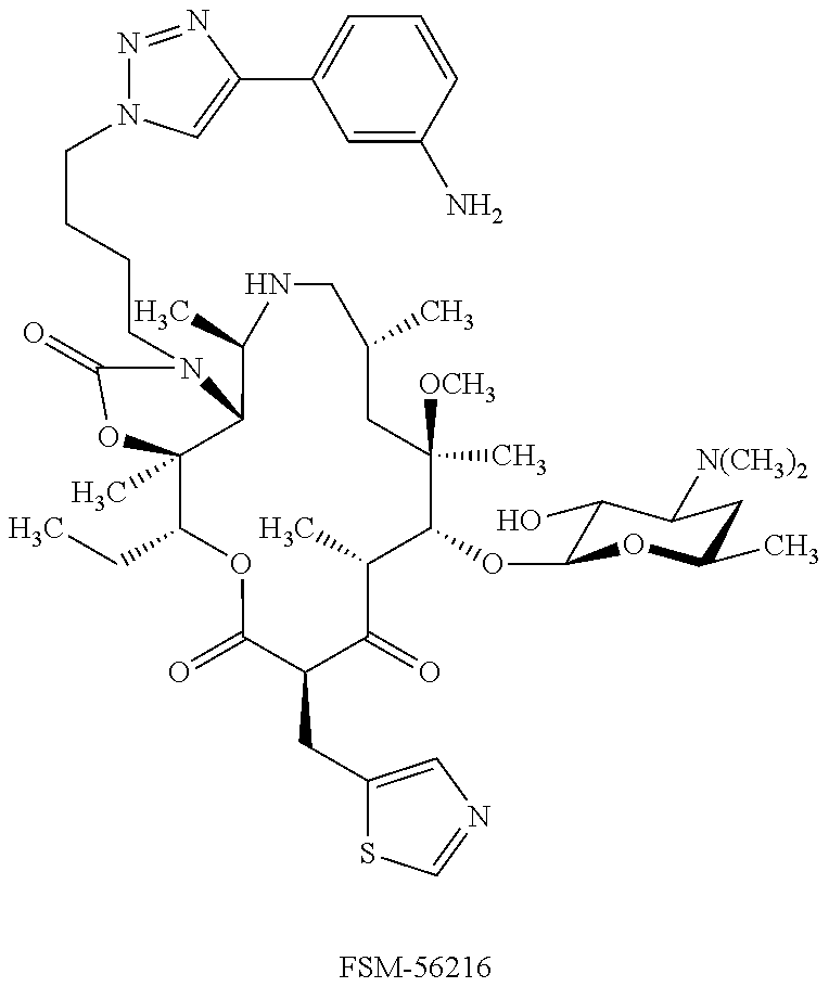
C12(C)C(CC)OC(=O)C(CC3=CN=CS3)C(=O)C(C)C(OC3C(O)C([N(CH3)2])CC(C)O3)C(C)([OCH3])CC(C)CNC(C)C1N(CCCCN1N=NC(C3=CC=CC(N)=C3)=C1)C(=O)O2.[FSM-56216]
